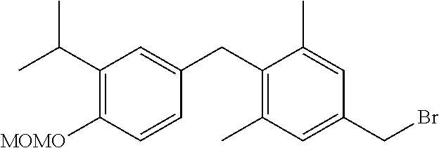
C1(C(C)C)=C([MOMO])C=CC(CC2=C(C)C=C(CBr)C=C2C)=C1
